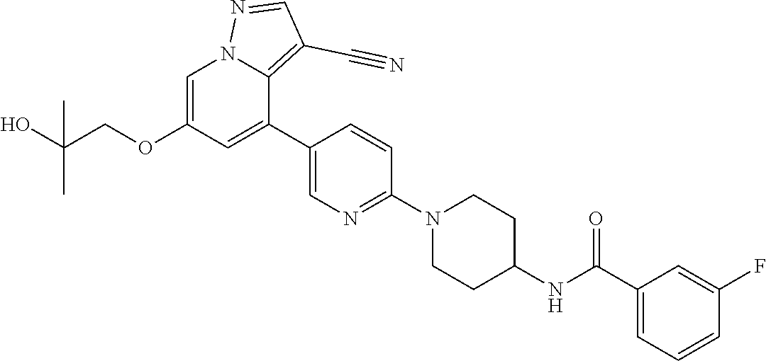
C1=C(OCC(O)(C)C)C=C(C2=CN=C(N3CCC(NC(C4=CC=CC(F)=C4)=O)CC3)C=C2)C2=C(C#N)C=NN12
